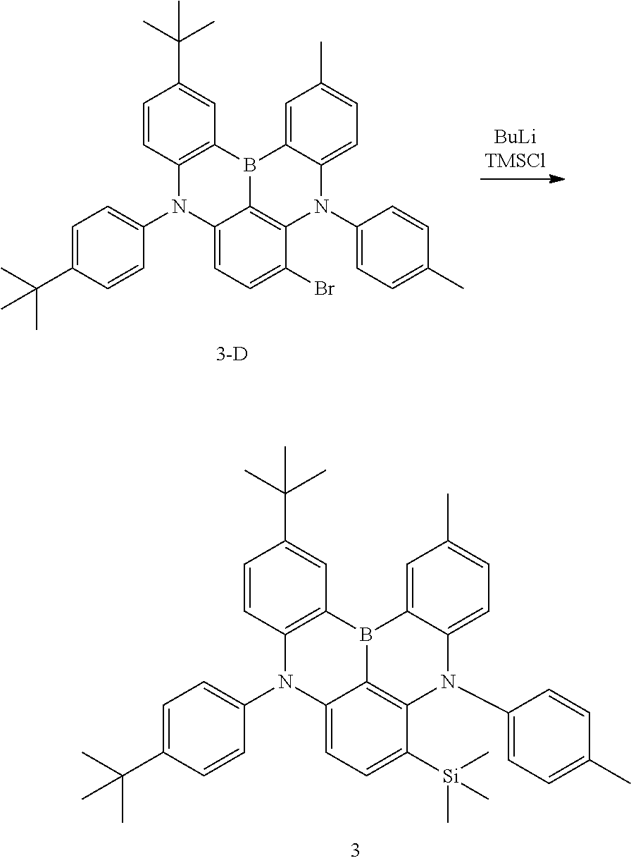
C1=C2C(=CC=C1C)N(C1=CC=C(C)C=C1)C1=C3C(=CC=C1[Si](C)(C)C)N(C1=CC=C(C(C)(C)C)C=C1)C1=C(B23)C=C(C(C)(C)C)C=C1.C1=C2C(=CC=C1C)N(C1=CC=C(C)C=C1)C1=C3C(=CC=C1Br)N(C1=CC=C(C(C)(C)C)C=C1)C1=C(B23)C=C(C(C)(C)C)C=C1
